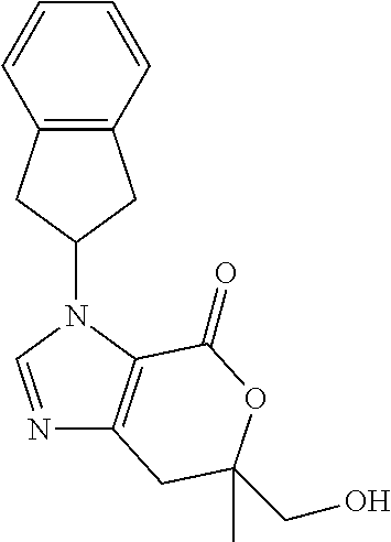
C12=C(C=CC=C1)CC(N1C=NC3=C1C(=O)OC(C)(CO)C3)C2
